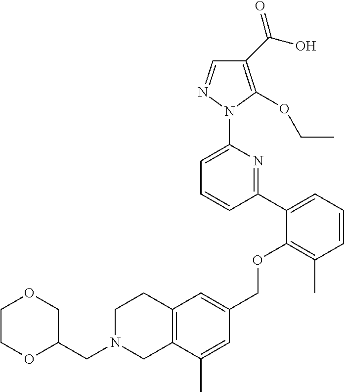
C1(C(O)=O)=C(OCC)N(C2=CC=CC(C3=CC=CC(C)=C3OCC3=CC4=C(C(C)=C3)CN(CC3COCCO3)CC4)=N2)N=C1
